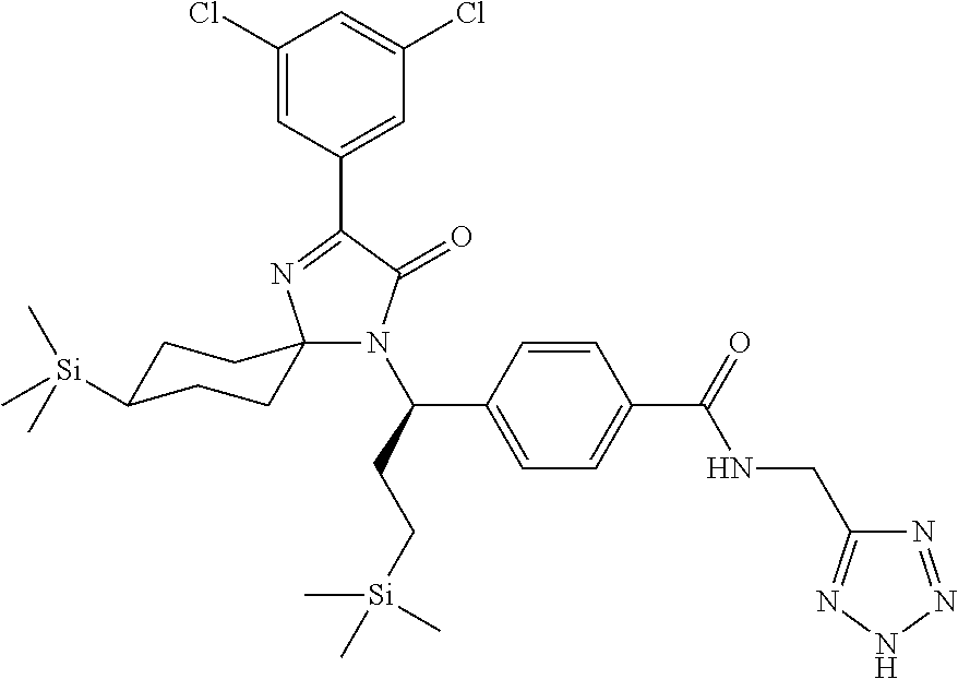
C1(Cl)=CC(C2=NC3(N(C(C4=CC=C(C(NCC5=NNN=N5)=O)C=C4)CC[Si](C)(C)C)C2=O)CCC([Si](C)(C)C)CC3)=CC(Cl)=C1
